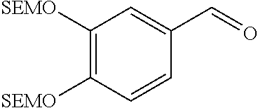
C1([SEMO])=C([SEMO])C=C(C=O)C=C1
